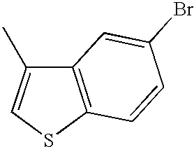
C12=C(SC=C1C)C=CC(Br)=C2
